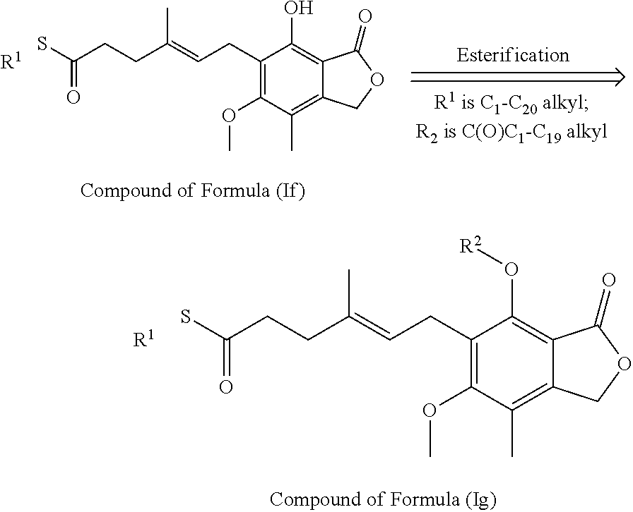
SC(CCC(=CCC1=C(OC)C(C)=C2C(=C1O)C(=O)OC2)C)=O.[R1].SC(CCC(=CCC1=C(OC)C(C)=C2C(=C1O[R2])C(=O)OC2)C)=O.[R1]
